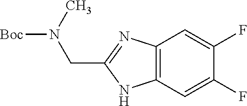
C12=C(C=C(F)C(F)=C1)NC(CN([Boc])C)=N2
